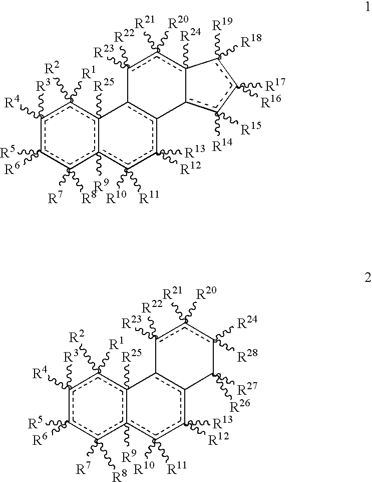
c1([R4])([R3])c([R6])([R5])c([R7])([R8])c2([R9])c([R25])(c1([R2])[R1])-c1c(c([R12])([R13])c2([R10])[R11])-c2c([R14])([R15])c([R17])([R16])c([R19])([R18])-c-2([R24])c([R21])([R20])c-1([R23])[R22].c1([R4])([R3])c([R6])([R5])c([R7])([R8])c2([R9])c([R25])(c1([R2])[R1])-c1c(c([R12])([R13])c2([R10])[R11])C([R26])([R27])c([R24])([R28])c([R21])([R20])c-1([R23])[R22]
